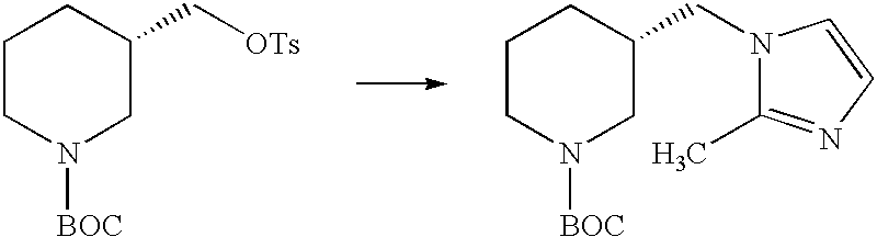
C1CN([BOC])CC(C[OTs])C1.C1CN([BOC])CC(CN2C(C)=NC=C2)C1
